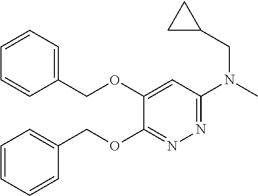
C1(OCC2=CC=CC=C2)=CC(N(C)CC2CC2)=NN=C1OCC1=CC=CC=C1
